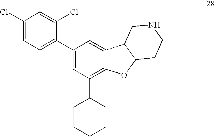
C1(Cl)=CC=C(C2=CC(C3CCCCC3)=C3C(=C2)C2C(O3)CCNC2)C(Cl)=C1
